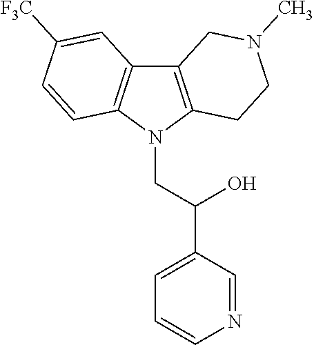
C12=C(N(CC(C3=CC=CN=C3)O)C3=C1C=C([F3C])C=C3)CCN(C)C2
